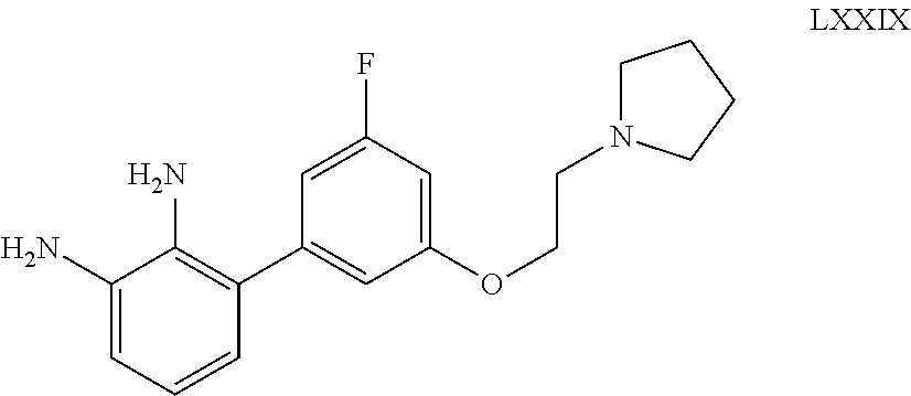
C1(N)=CC=CC(C2=CC(OCCN3CCCC3)=CC(F)=C2)=C1N
